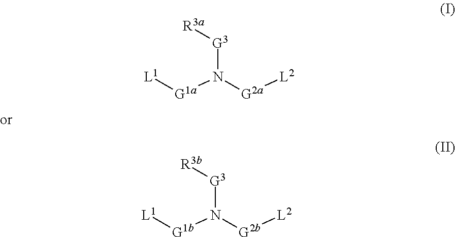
[G1a](N([G2a][L2])[G3][R3a])[L1].[G1b](N([G2b][L2])[G3][R3b])[L1]
